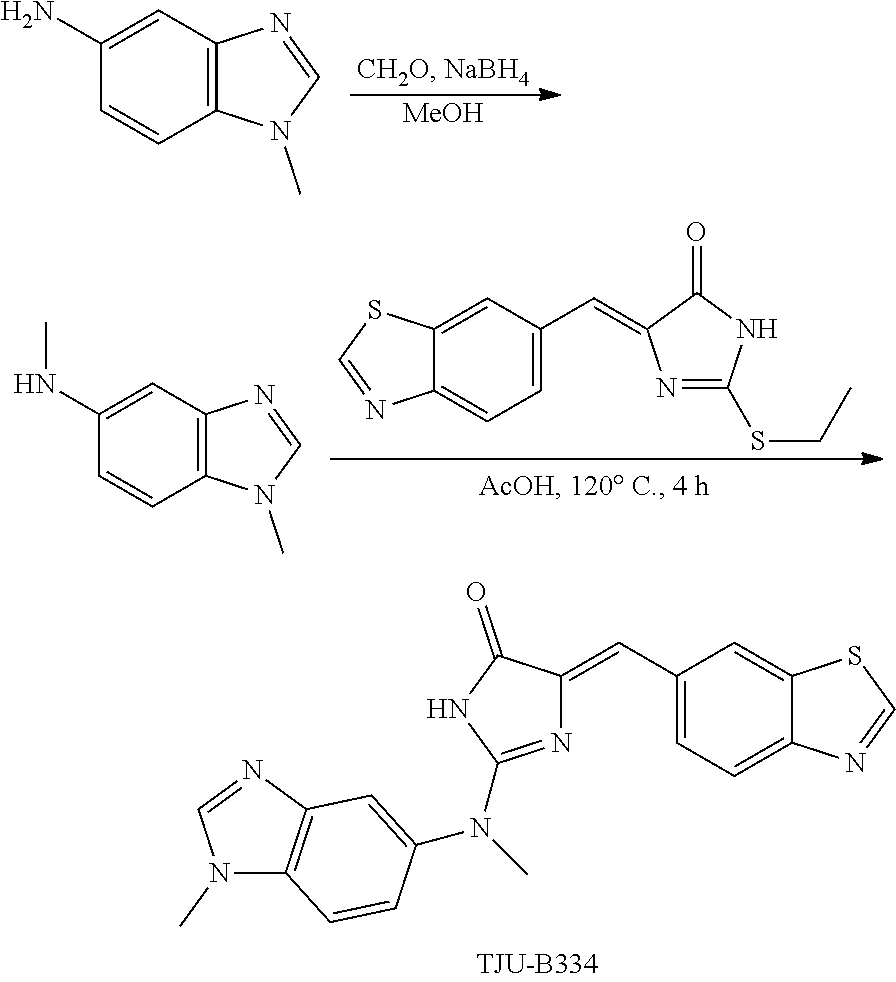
N1=C(N(C)C2=CC3=C(N(C)C=N3)C=C2)NC(=O)C1=CC1=CC=C2C(=C1)SC=N2.[MeOH].C1(N)=CC2=C(C=C1)N(C)C=N2.C12=CC(C=C3N=C(SCC)NC3=O)=CC=C1N=CS2.C1(NC)=CC2=C(C=C1)N(C)C=N2
